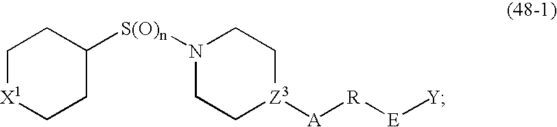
C1C[Z3]([A][R][E][Y])CCN1[S(O)n]C1CC[X1]CC1
